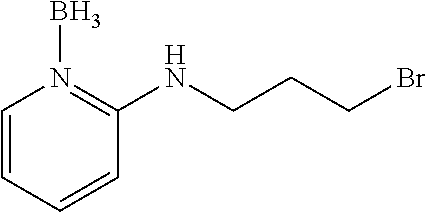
C1=CC=CC(NCCCBr)=N1B
